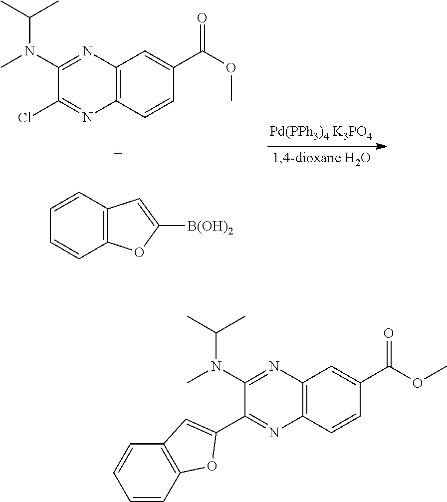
C12=C(C=CC(C(OC)=O)=C1)N=C(Cl)C(N(C)C(C)C)=N2.C12=C(C=CC=C1)C=C([B(OH)2])O2.C12=C(C=CC(C(OC)=O)=C1)N=C(C1=CC3=C(C=CC=C3)O1)C(N(C)C(C)C)=N2
